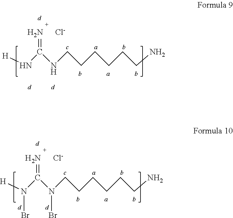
[H]NC(NCCCCCCN)=N.[Cl-].[H]N(C(N(CCCCCCN)Br)=N)Br.[Cl-]
